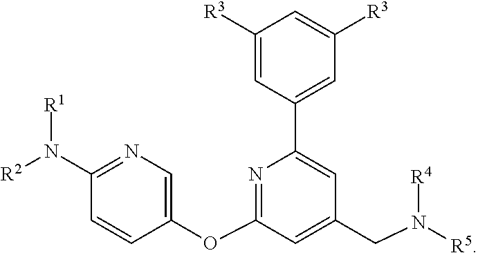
C1(OC2=NC(C3=CC([R3])=CC([R3])=C3)=CC(CN([R4])[R5])=C2)=CN=C(N([R2])[R1])C=C1
